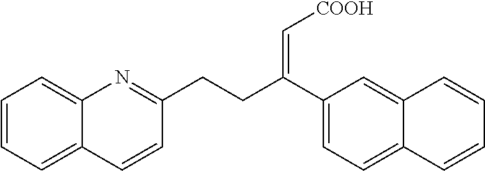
C1=CC=C2C(=C1)N=C(CCC(C1=CC=C3C(=C1)C=CC=C3)=C[COOH])C=C2
